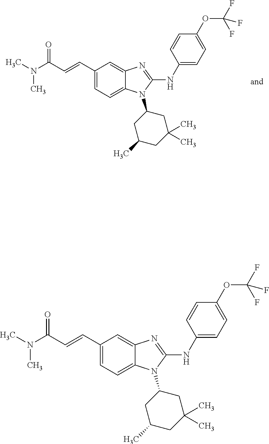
C1(C=CC(=O)N(C)C)=CC=C2C(=C1)N=C(NC1=CC=C(OC(F)(F)F)C=C1)N2C1CC(C)CC(C)(C)C1.C1(C=CC(N(C)C)=O)=CC=C2C(=C1)N=C(NC1=CC=C(OC(F)(F)F)C=C1)N2C1CC(C)CC(C)(C)C1
